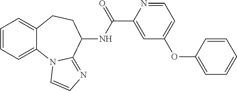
C1=CC=C2C(=C1)CCC(NC(=O)C1=CC(OC3=CC=CC=C3)=CC=N1)C1=NC=CN21
